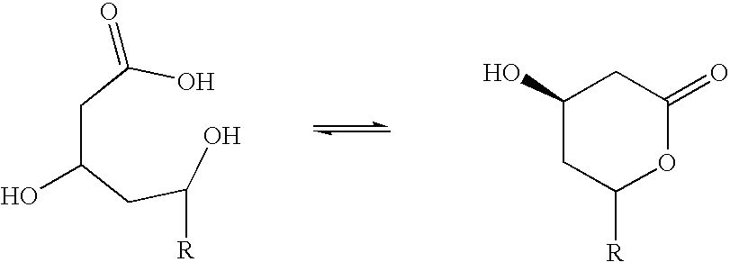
C(C(CC(O)[R])O)C(O)=O.C1(O)CC([R])OC(=O)C1
